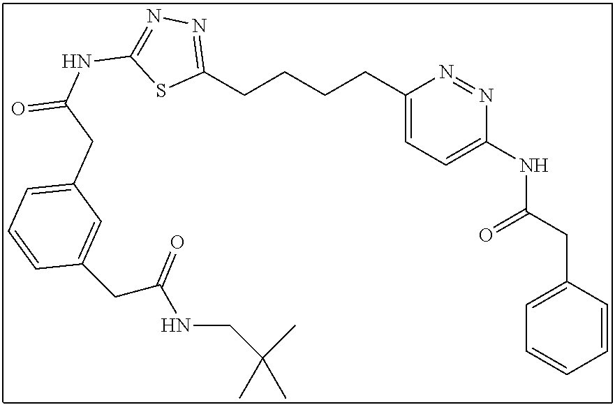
C1(CCCCC2=CC=C(NC(CC3=CC=CC=C3)=O)N=N2)=NN=C(NC(=O)CC2=CC=CC(CC(NCC(C)(C)C)=O)=C2)S1
